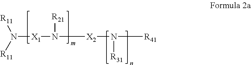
[R11]N([R11])[X1]N([X2]N([R41])[R31])[R21]
